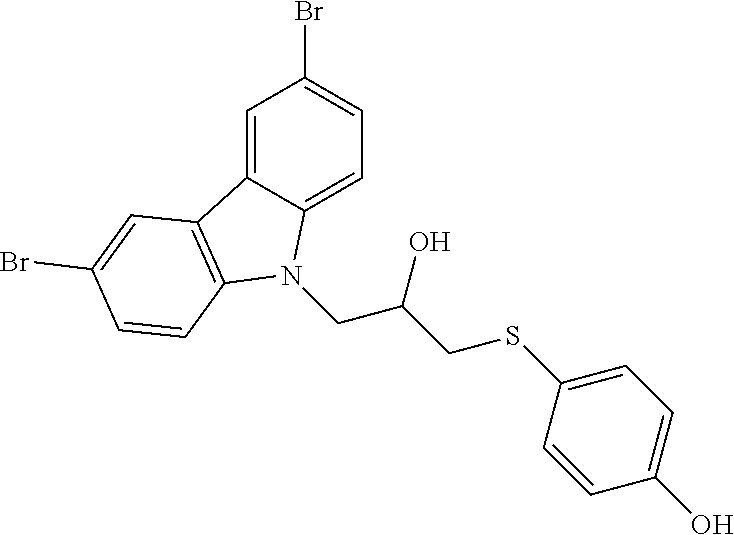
C1=C2C(=CC=C1Br)N(CC(CSC1=CC=C(O)C=C1)O)C1=C2C=C(Br)C=C1
